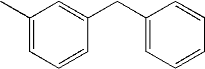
C1(C)=CC=CC(CC2=CC=CC=C2)=C1
